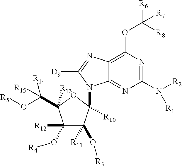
C12=C(OC([R6])([R8])[R7])N=C(N([R2])[R1])N=C1N(C1([R10])C(O[R3])([R11])C([R12])(O[R4])C(C([R15])([R14])O[R5])([R13])O1)C([D9])=N2
